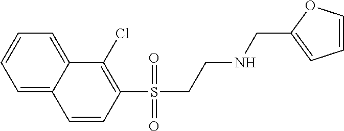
C1=C2C(=CC=C1)C(Cl)=C(S(CCNCC1=CC=CO1)(=O)=O)C=C2
